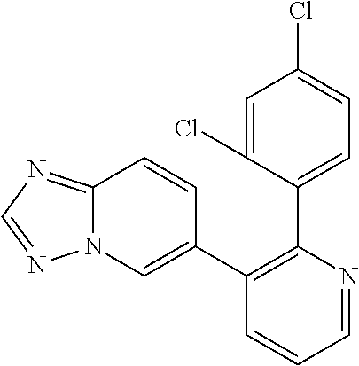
C1=C(Cl)C(C2=C(C3=CN4C(=NC=N4)C=C3)C=CC=N2)=CC=C1Cl
